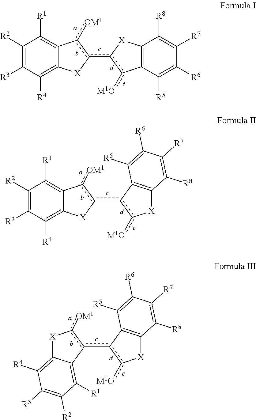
C1([R2])=C([R3])C([R4])=C2C(=C1[R1])c([OM1])c(c1c([M1O])C3=C([X]1)C([R8])=C([R7])C([R6])=C3[R5])[X]2.C1([R2])=C([R3])C([R4])=C2C(=C1[R1])c([OM1])c(c1c([M1O])[X]C3=C1C([R5])=C([R6])C([R7])=C3[R8])[X]2.C12=C([R4])C([R3])=C([R2])C([R1])=C1c(c1c([M1O])[X]C3=C1C([R5])=C([R6])C([R7])=C3[R8])c([OM1])[X]2
